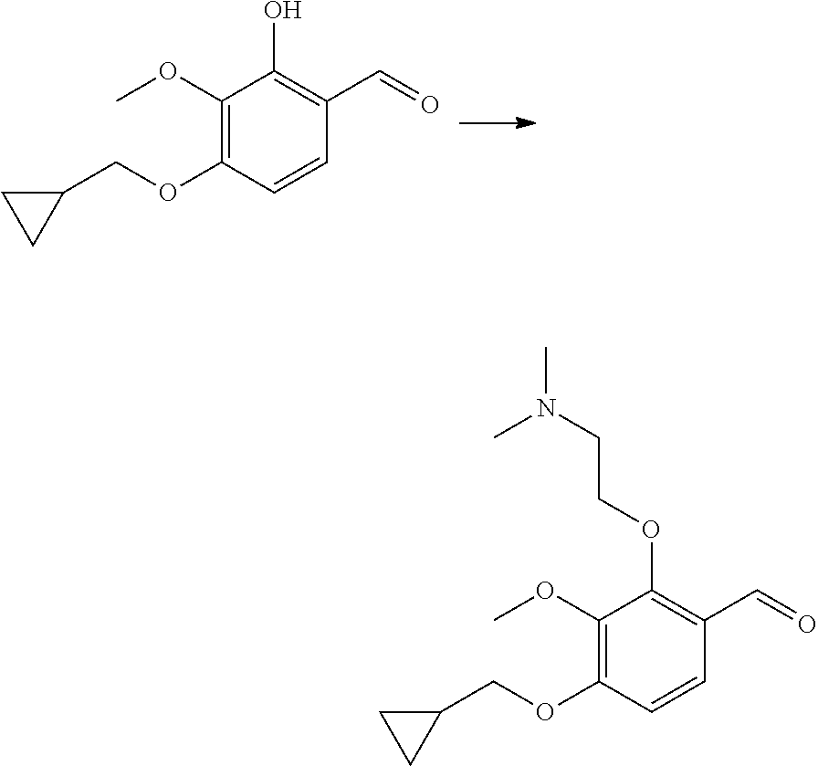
C1(O)=C(C=O)C=CC(OCC2CC2)=C1OC.C1(OCCN(C)C)=C(C=O)C=CC(OCC2CC2)=C1OC
